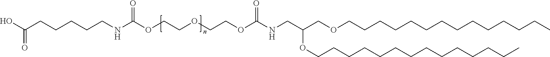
OC(CCCCCNC(OCCOCCOC(=O)NCC(COCCCCCCCCCCCCCC)OCCCCCCCCCCCCCC)=O)=O
